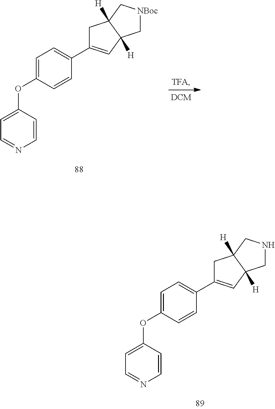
C1=C(OC2=CC=C(C3=CC4([H])C([H])(C3)C[NBoc]C4)C=C2)C=CN=C1.C1=C(OC2=CC=C(C3=CC4([H])C([H])(C3)CNC4)C=C2)C=CN=C1
